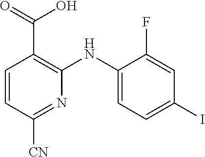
C1=CC([CN])=NC(NC2=CC=C(I)C=C2F)=C1C(O)=O
